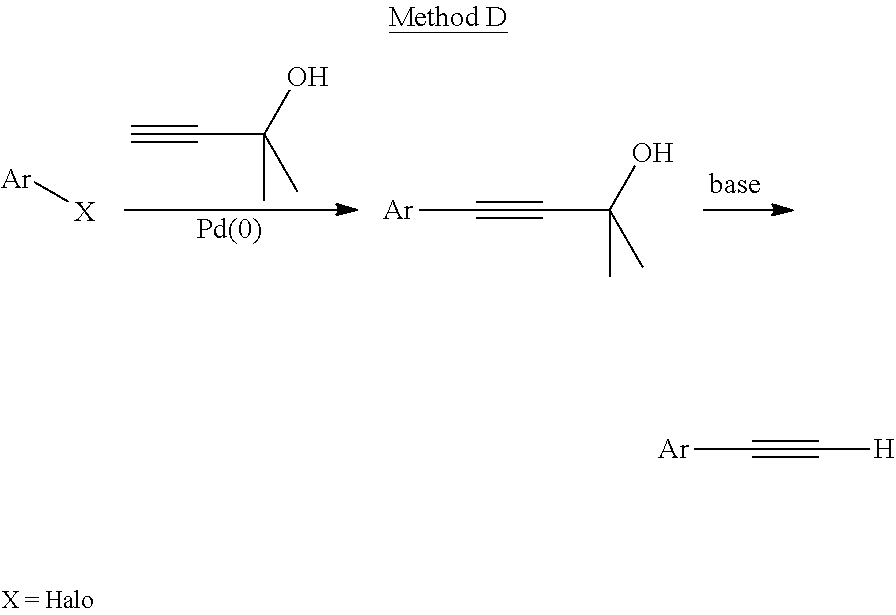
[X][Ar].C(C(C)(O)C)#C[Ar].C(C(C)(O)C)#C.[Pd(0)].C([H])#C[Ar]
